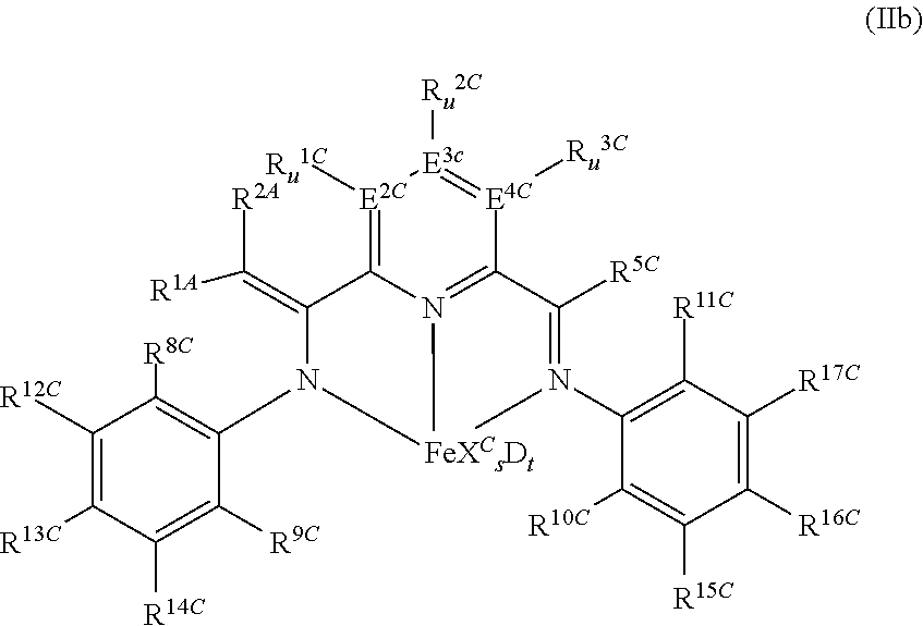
C1([R12C])=C([R13C])C([R14C])=C([R9C])C(N2C(=C([R2A])[R1A])C3=[E2C]([Ru1C])[E3c]([Ru2C])=[E4C]([Ru3C])C4=N3[FeXCsDt]2N(C2=C([R11C])C([R17C])=C([R16C])C([R15C])=C2[R10C])=C4[R5C])=C1[R8C]
